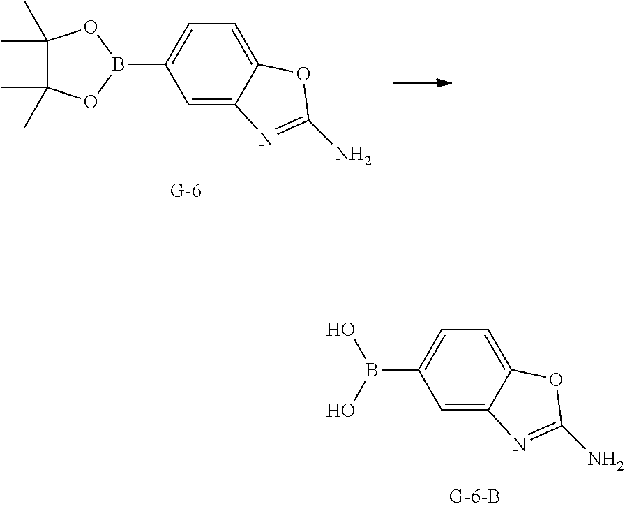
C1=C2C(=CC=C1B(O)O)OC(N)=N2.C1=C2C(=CC=C1B1OC(C)(C)C(C)(C)O1)OC(N)=N2
